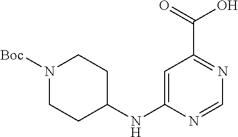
C1=C(NC2CCN([Boc])CC2)N=CN=C1C(=O)O
